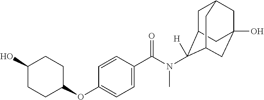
C1(O)CCC(OC2=CC=C(C(N(C)C3([H])C4CC5CC(O)(CC3C5)C4)=O)C=C2)CC1
